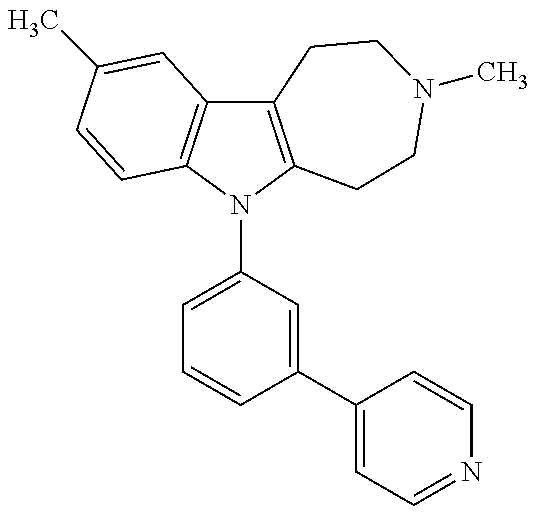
C12=C(N(C3=CC=CC(C4=CC=NC=C4)=C3)C3=C1C=C(C)C=C3)CCN(C)CC2
